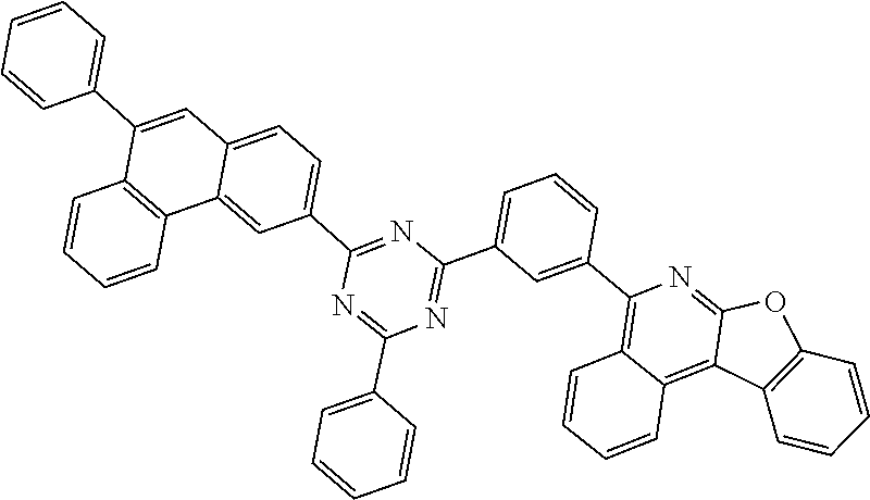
C1(C2=CC=CC=C2)=NC(C2=CC=C3C=C(C4=CC=CC=C4)C4=C(C3=C2)C=CC=C4)=NC(C2=CC=CC(C3=C4C(=C5C(=N3)OC3=C5C=CC=C3)C=CC=C4)=C2)=N1
